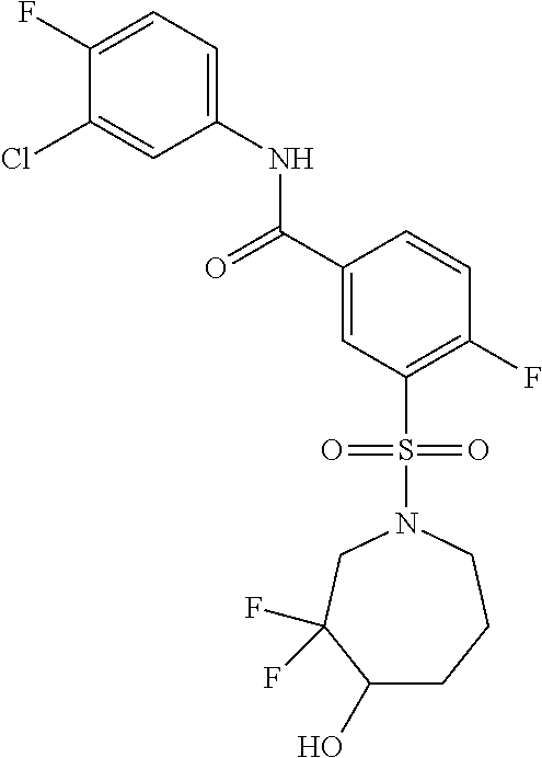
C(C1=CC(S(N2CCCC(O)C(F)(F)C2)(=O)=O)=C(F)C=C1)(=O)NC1=CC=C(F)C(Cl)=C1
